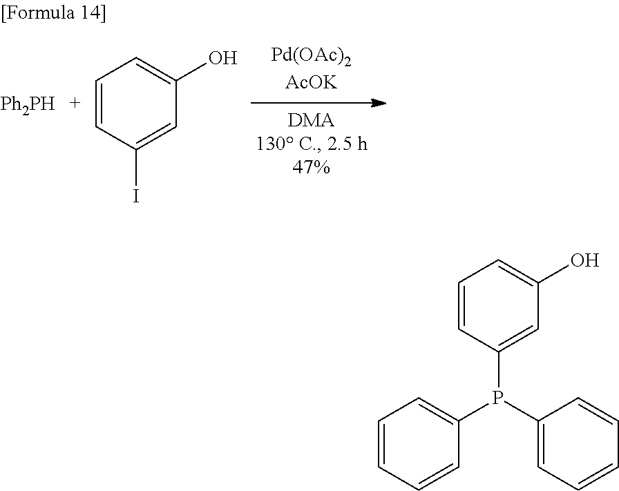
[Ph2PH].C1=C(O)C=C(I)C=C1.C1=C(O)C=C(P(C2=CC=CC=C2)C2=CC=CC=C2)C=C1
